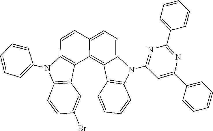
C12=C3C(=CC=C1N(C1=NC(C4=CC=CC=C4)=NC(C4=CC=CC=C4)=C1)C1=C2C=CC=C1)C=CC1=C3C2=C(C=CC(Br)=C2)N1C1=CC=CC=C1
